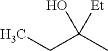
CCC(C)(O)[Et]
